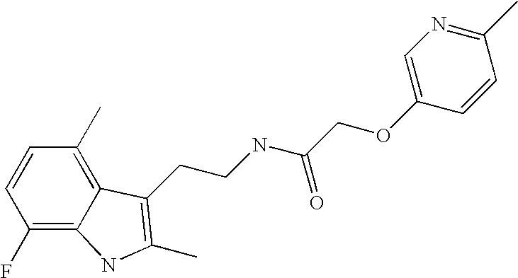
C1(F)=C2C(=C(C)C=C1)C(CCNC(COC1=CN=C(C)C=C1)=O)=C(C)N2
